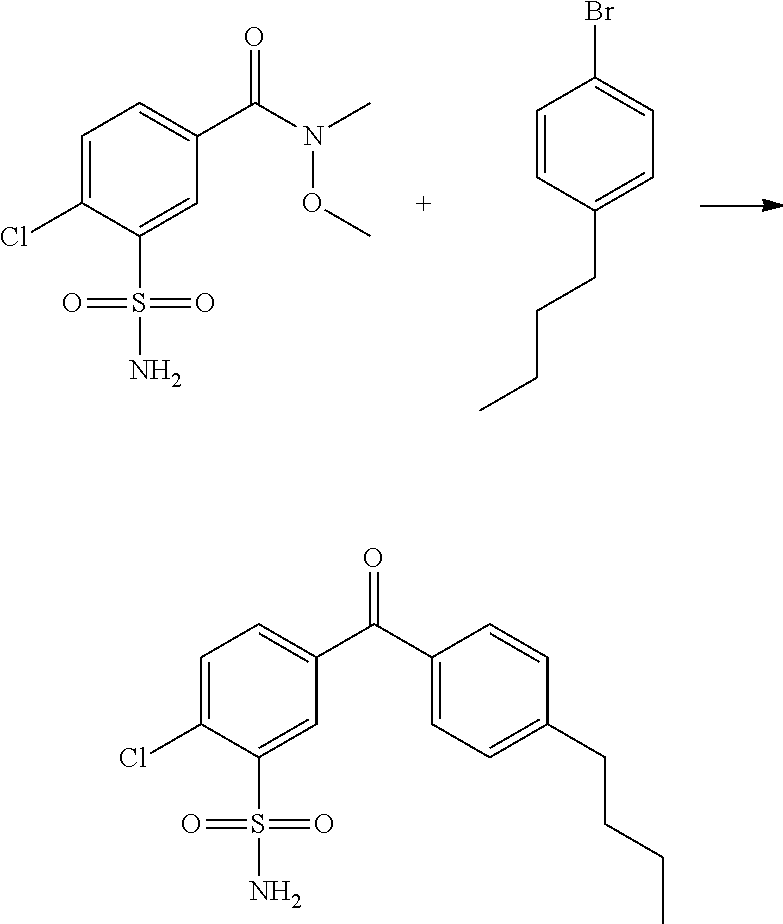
C1=C(Cl)C(S(=O)(=O)N)=CC(C(N(C)OC)=O)=C1.C1=CC(CCCC)=CC=C1Br.C1=C(Cl)C(S(=O)(=O)N)=CC(C(C2=CC=C(CCCC)C=C2)=O)=C1
